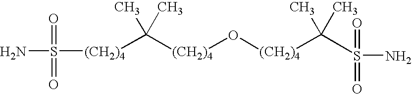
[(CH2)4](O[(CH2)4]C(C)(C)S(=O)(=O)N)C(C)(C)[(CH2)4]S(N)(=O)=O
